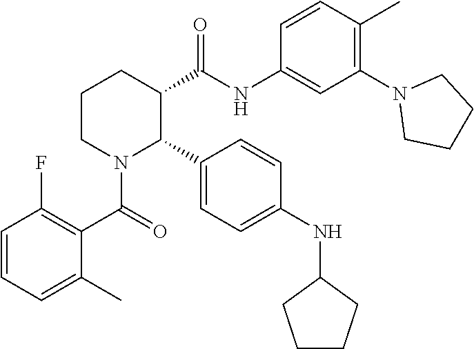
C1CN(C(C2=C(F)C=CC=C2C)=O)C(C2=CC=C(NC3CCCC3)C=C2)C(C(NC2=CC(N3CCCC3)=C(C)C=C2)=O)C1
